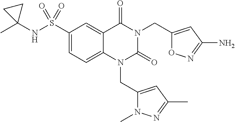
C1(S(NC2(C)CC2)(=O)=O)=CC=C2C(=C1)C(=O)N(CC1=CC(N)=NO1)C(=O)N2CC1=CC(C)=NN1C
